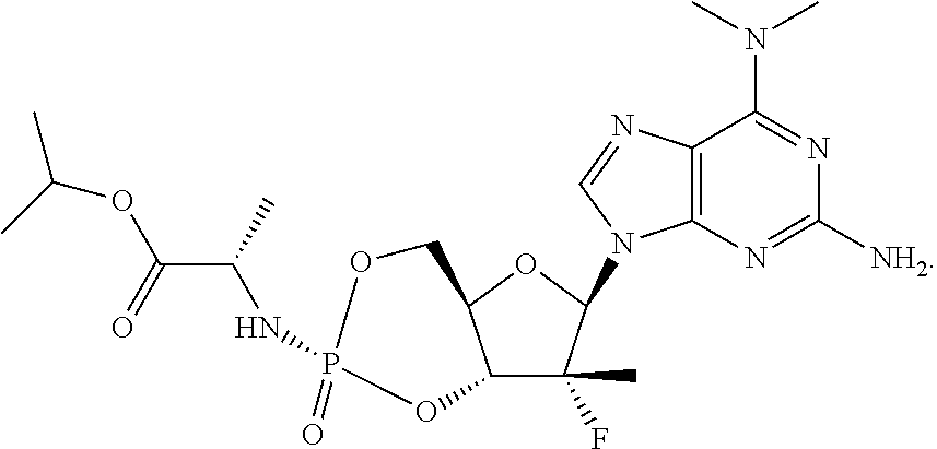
C12C(F)(C)C(N3C4=C(C(N(C)C)=NC([NH2])=N4)N=C3)OC1COP(NC(C)C(OC(C)C)=O)(=O)O2
